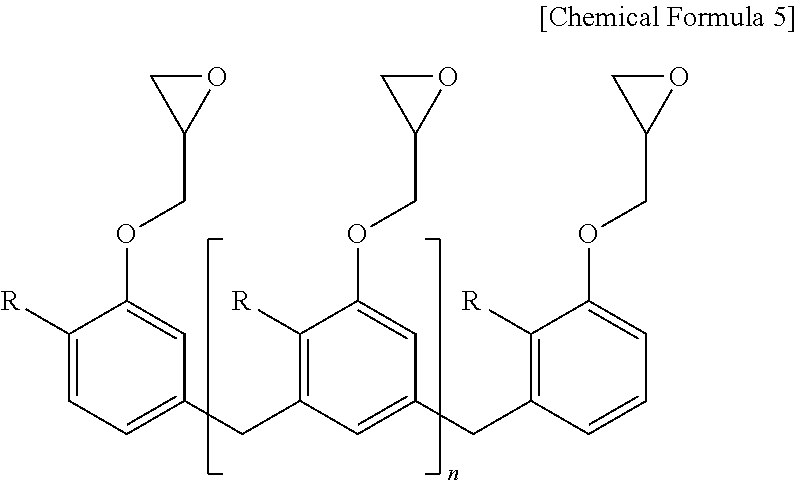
C1([R])=CC=C(CC2=C([R])C(OCC3OC3)=CC(CC3=C([R])C(OCC4OC4)=CC=C3)=C2)C=C1OCC1OC1
